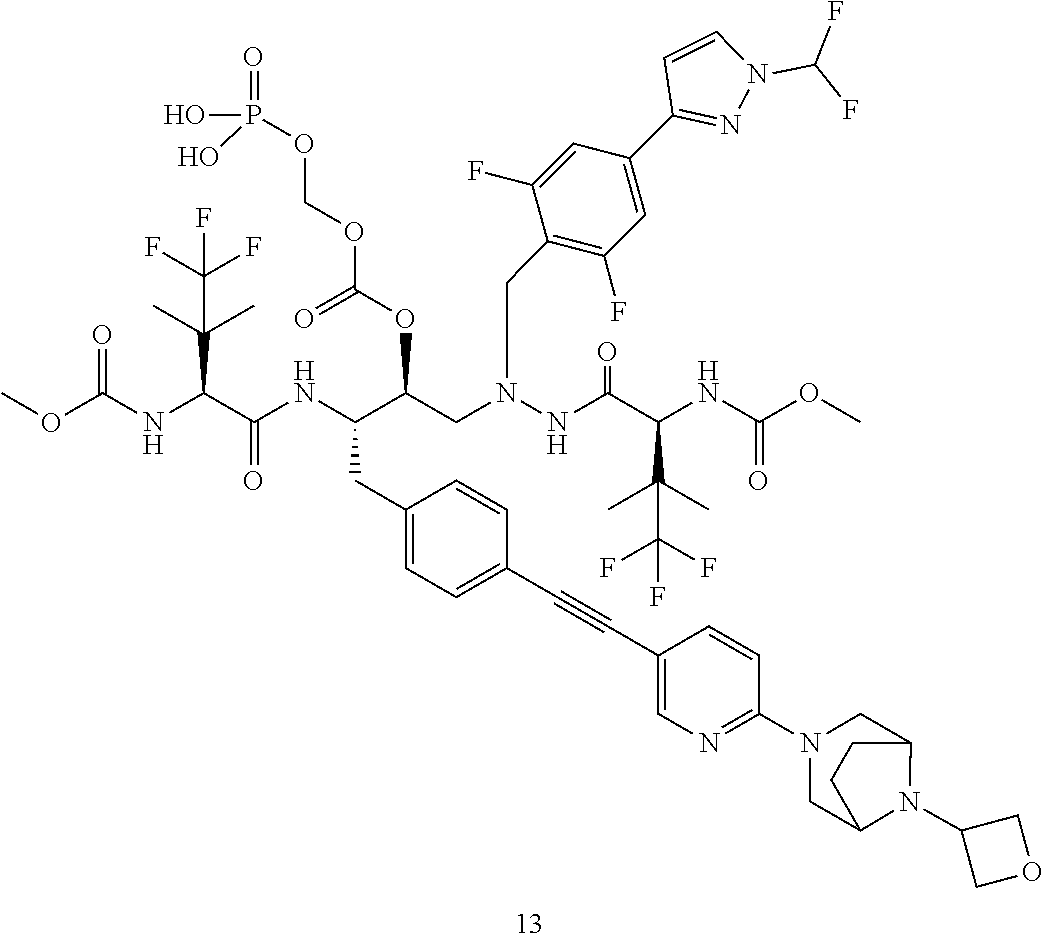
C(C1=CN=C(N2CC3N(C4COC4)C(C2)CC3)C=C1)#CC1=CC=C(CC(NC(C(NC(OC)=O)C(C)(C)C(F)(F)F)=O)C(CN(NC(C(C(C)(C)C(F)(F)F)NC(OC)=O)=O)CC2=C(F)C=C(C3=NN(C(F)F)C=C3)C=C2F)OC(OCOP(=O)(O)O)=O)C=C1
